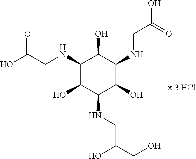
C1(NCC(O)=O)C(O)C(NCC(CO)O)C(O)C(NCC(O)=O)C1O
